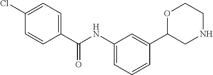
C1(NC(C2=CC=C(Cl)C=C2)=O)=CC=CC(C2OCCNC2)=C1
